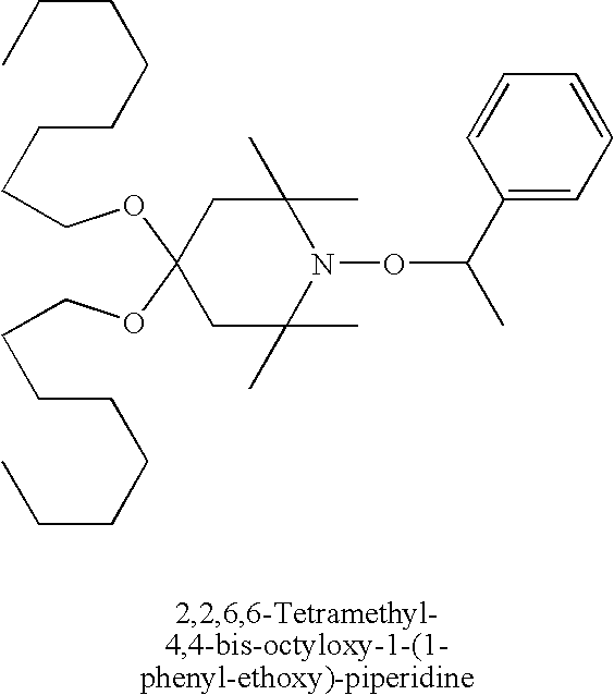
C(OC1(OCCCCCCCC)CC(C)(C)N(OC(C)C2=CC=CC=C2)C(C)(C)C1)CCCCCCC
